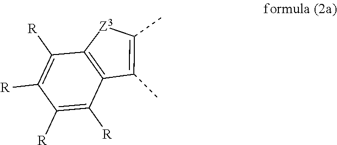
C12=C(C([R])=C([R])C([R])=C1[R])[Z3]C(C)=C2C
